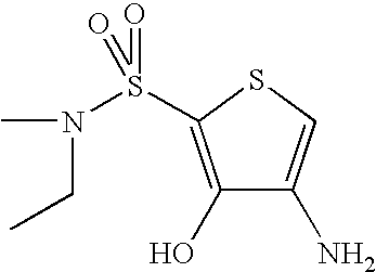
C1(O)=C(S(N(C)CC)(=O)=O)SC=C1N
